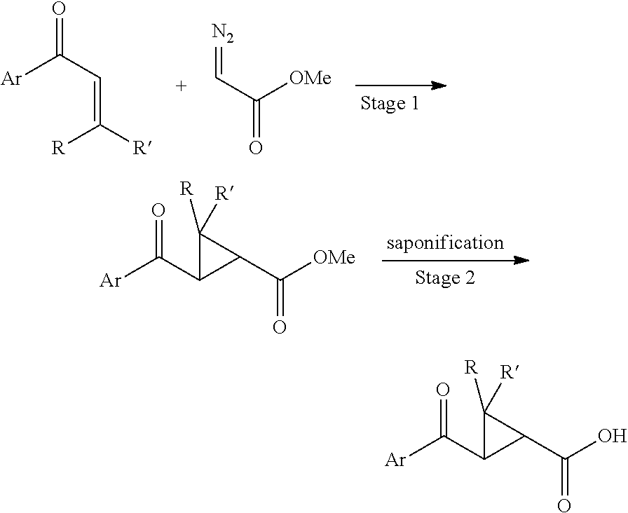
[Ar]C(C1C(C([OMe])=O)C1([R])[R])=O.[Ar]C(C=C([R])[R])=O.[N2]=CC(=O)[OMe].[Ar]C(C1C(C(O)=O)C1([R])[R])=O
